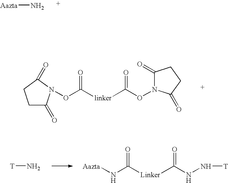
[Aazta]N.C1C(=O)N(OC([linker]C(ON2C(=O)CCC2=O)=O)=O)C(=O)C1.[T]N.[Aazta]NC([Linker]C(NN[T])=O)=O
